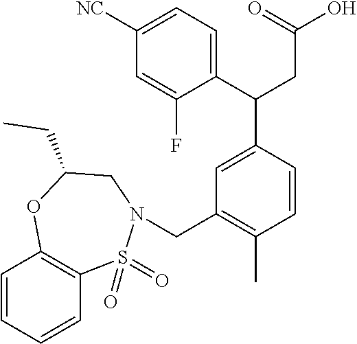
C1=CC=CC2=C1OC(CC)CN(CC1=C(C)C=CC(C(C3=CC=C([NC])C=C3F)CC(O)=O)=C1)S2(=O)=O
